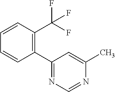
C1(C2=NC=NC(C)=C2)=C(C(F)(F)F)C=CC=C1
